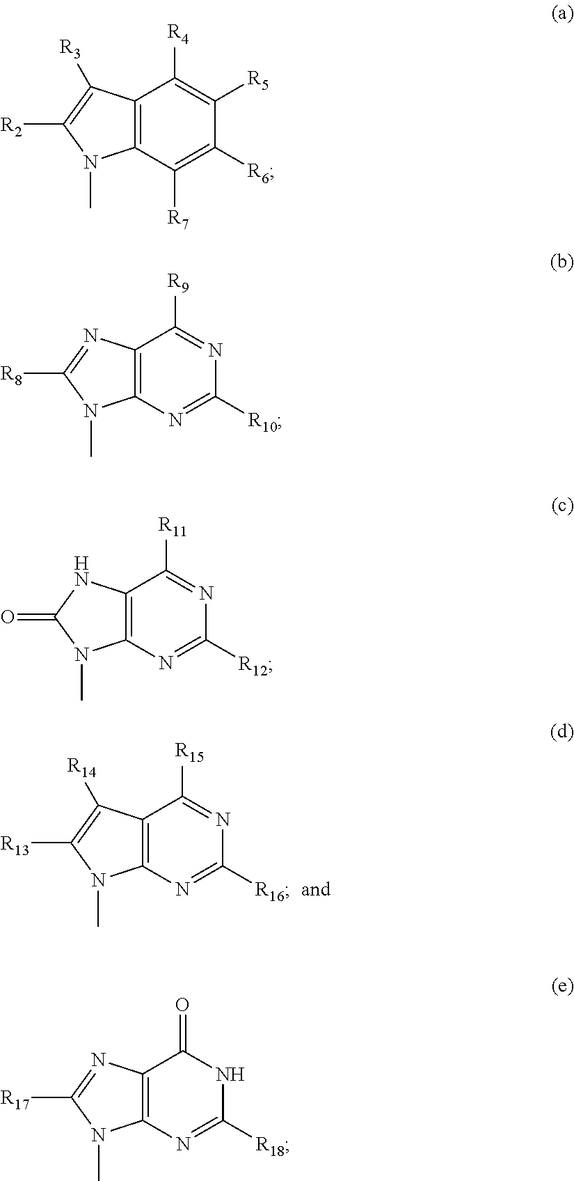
C12=C(N=C([R16])N=C1[R15])N(C)C([R13])=C2[R14].C12=C(C([R7])=C([R6])C([R5])=C1[R4])N(C)C([R2])=C2[R3].C12=C(N=C([R10])N=C1[R9])N(C)C([R8])=N2.C12=C(N=C([R12])N=C1[R11])N(C)C(=O)N2.C12=C(N=C([R18])NC1=O)N(C)C([R17])=N2
